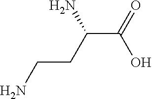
C(C(=O)O)(CCN)N
